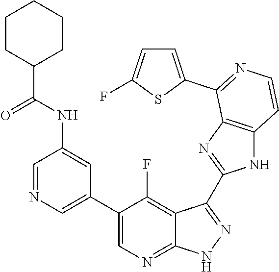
C1=NC=C(C2=CN=C3C(=C2F)C(C2=NC4=C(N2)C=CN=C4C2=CC=C(F)S2)=N[N H]3)C=C1NC(C1CCCCC1)=O
